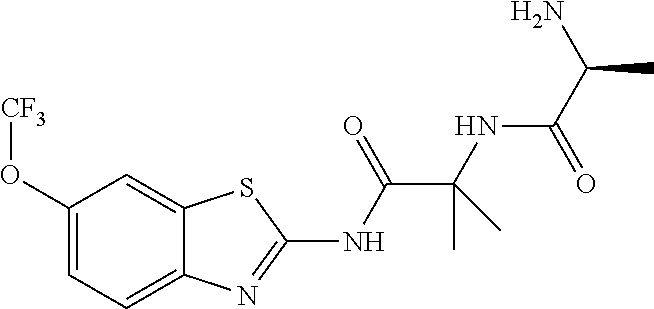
C1(O[CF3])=CC=C2C(=C1)SC(NC(C(NC(C(N)C)=O)(C)C)=O)=N2
